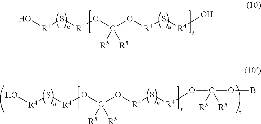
O[R4]S[R4]OC(O[R4]S[R4]O)([R5])[R5].O[R4]S[R4]OC(O[R4]S[R4]OC(OB)([R5])[R5])([R5])[R5]
